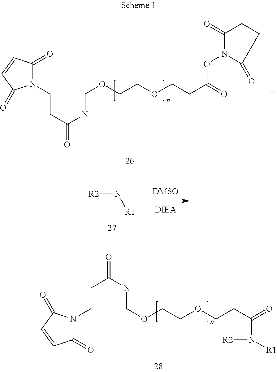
N1(CCC(=O)NCOCCOCCC(=O)ON2C(=O)CCC2=O)C(=O)C=CC1=O.[R2]N[R1].N1(CCC(=O)NCOCCOCCC(=O)N([R2])[R1])C(=O)C=CC1=O
